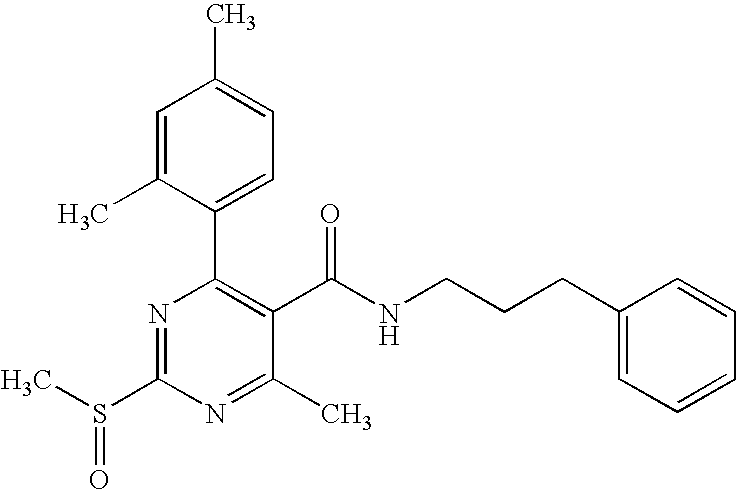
C1(S(C)=O)=NC(C2=CC=C(C)C=C2C)=C(C(NCCCC2=CC=CC=C2)=O)C(C)=N1
